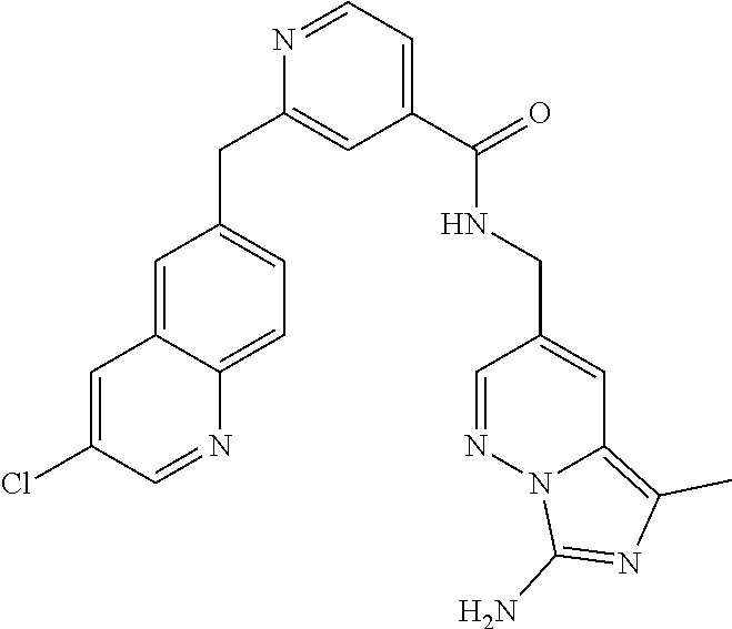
C1=NC(CC2=CC=C3C(=C2)C=C(Cl)C=N3)=CC(C(=O)NCC2=CC3=C(C)N=C(N)N3N=C2)=C1
